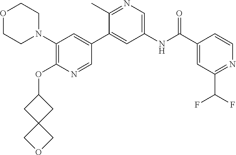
O1CCN(C2=C(OC3CC4(C3)COC4)N=CC(C3=CC(NC(C4=CC(C(F)F)=NC=C4)=O)=CN=C3C)=C2)CC1
